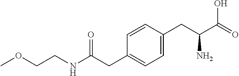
COCCNC(CC1=CC=C(CC(C(=O)O)N)C=C1)=O
